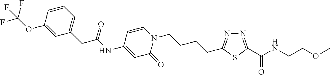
N1=C(C(NCCOC)=O)SC(CCCCN2C=CC(NC(CC3=CC=CC(OC(F)(F)F)=C3)=O)=CC2=O)=N1
